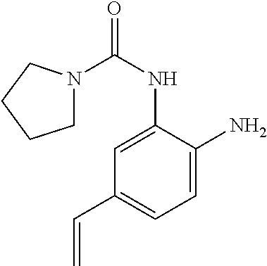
N1(C(NC2=CC(C=C)=CC=C2N)=O)CCCC1
